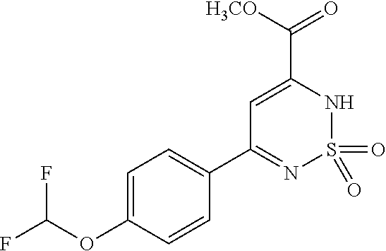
C(C1=CC(C2=CC=C(OC(F)F)C=C2)=NS(=O)(=O)N1)([H3CO])=O
